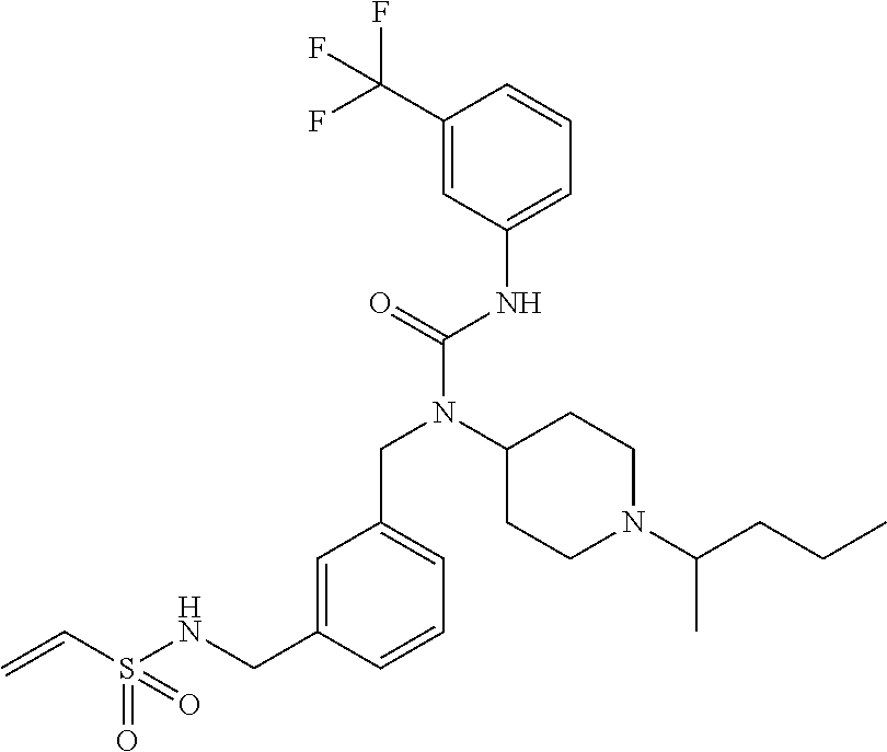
C1(C(F)(F)F)=CC(NC(N(C2CCN(C(CCC)C)CC2)CC2=CC=CC(CNS(C=C)(=O)=O)=C2)=O)=CC=C1
